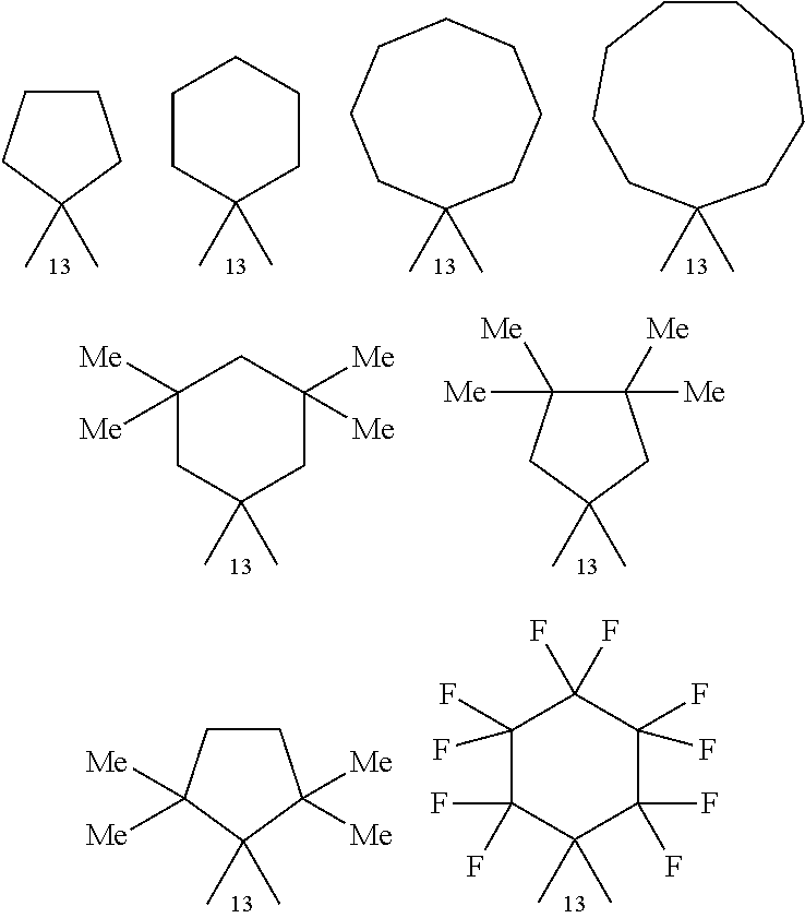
C1CCC(C)(C)C1.C1CC(C)(C)CCC1.C1CCCCCC(C)(C)C1.C1CCCCCCC(C)(C)C1.C1([Me])([Me])CC(C)(C)CC([Me])([Me])C1.C1([Me])([Me])C([Me])([Me])CC(C)(C)C1.C1CC([Me])([Me])C(C)(C)C1([Me])[Me].C1(F)(F)C(F)(F)C(C)(C)C(F)(F)C(F)(F)C1(F)F
